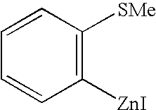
C1=CC([SMe])=C([ZnI])C=C1
